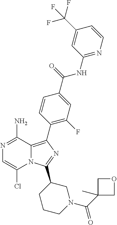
N12C(=C(C3=C(F)C=C(C(=O)NC4=NC=CC(C(F)(F)F)=C4)C=C3)N=C1C1CCCN(C(C3(C)COC3)=O)C1)C(N)=NC=C2Cl
